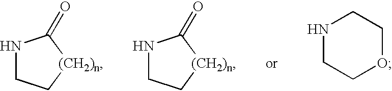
N1CC[(CH2)n]C1=O.N1CC[(CH2)n]C1=O.N1CCOCC1
